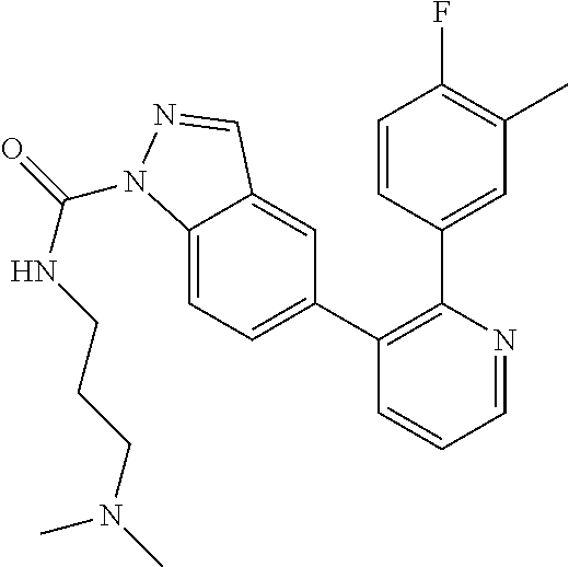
C1=NC(C2=CC(C)=C(F)C=C2)=C(C2=CC=C3C(=C2)C=NN3C(=O)NCCCN(C)C)C=C1
